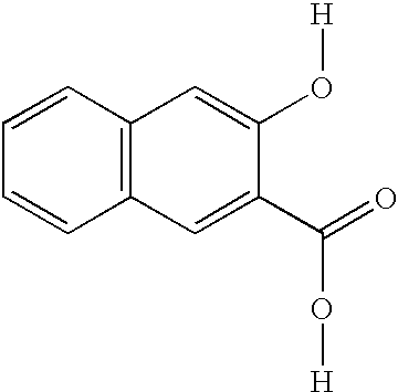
C1=CC2=C(C=C1)C=C(O[H])C(C(=O)O[H])=C2
